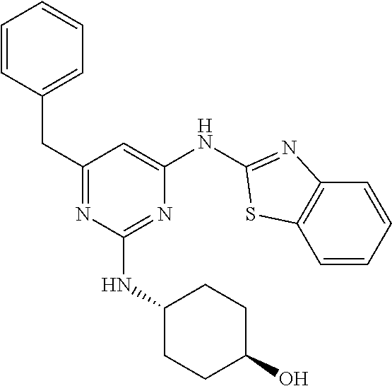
N1=C(CC2=CC=CC=C2)C=C(NC2=NC3=C(C=CC=C3)S2)N=C1NC1CCC(O)CC1
